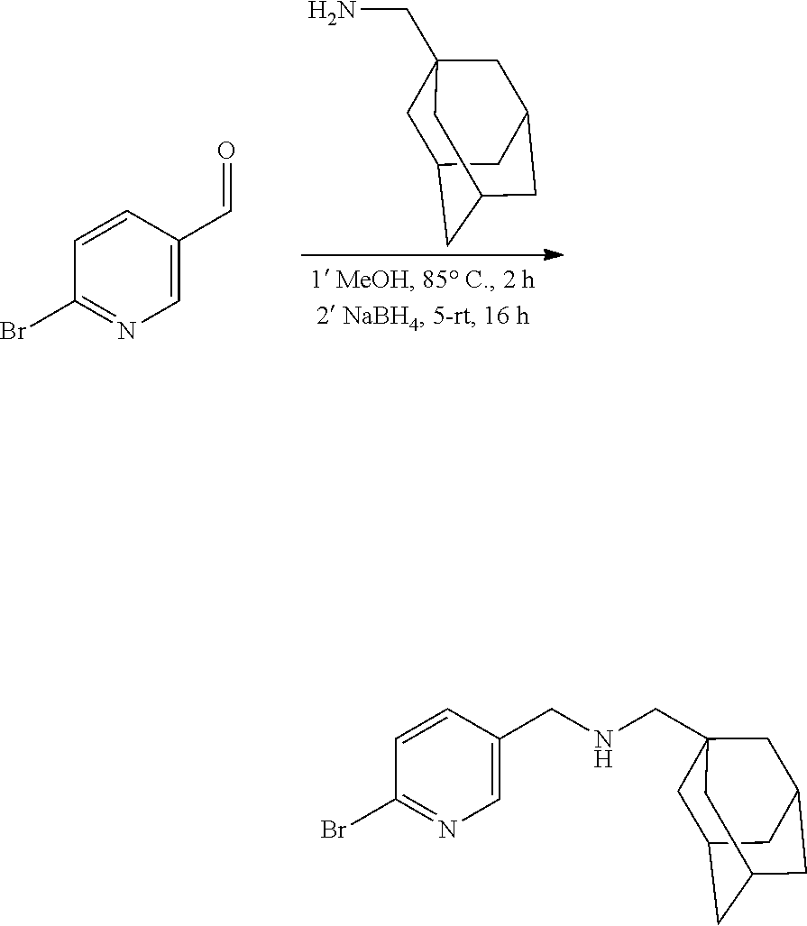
C1C2CC3CC(CC1(CN)C3)C2.C1=C(C=O)C=CC(Br)=N1.C1=C(CNCC23CC4CC(CC(C2)C4)C3)C=CC(Br)=N1
